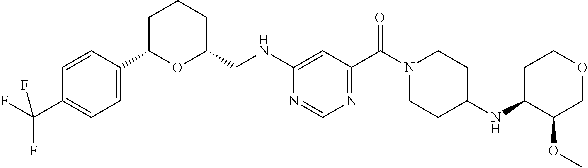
N(C1=CC(C(N2CCC(NC3C(OC)COCC3)CC2)=O)=NC=N1)CC1CCCC(C2=CC=C(C(F)(F)F)C=C2)O1
